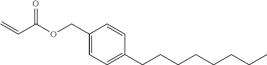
C=CC(OCC1=CC=C(CCCCCCCC)C=C1)=O
